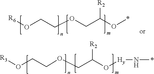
O(CCOCC(O[Hy]N*)[R2])[R3].O(CCOCC(O*)[R2])[R6]
